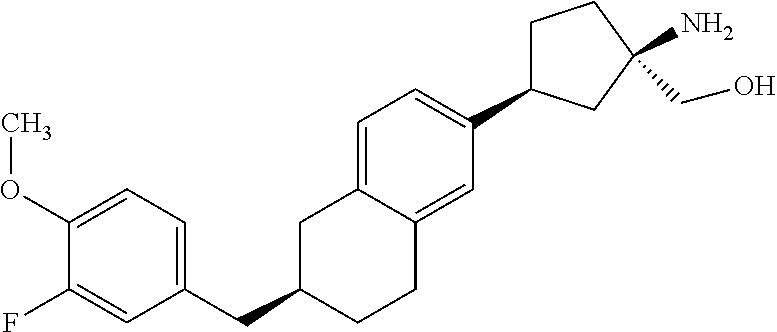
C1=C2C(=CC(C3CCC(N)(CO)C3)=C1)CCC(CC1=CC=C(OC)C(F)=C1)C2
